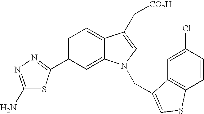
C1(C2=NN=C(N)S2)=CC=C2C(=C1)N(CC1=CSC3=C1C=C(Cl)C=C3)C=C2C[CO2H]
